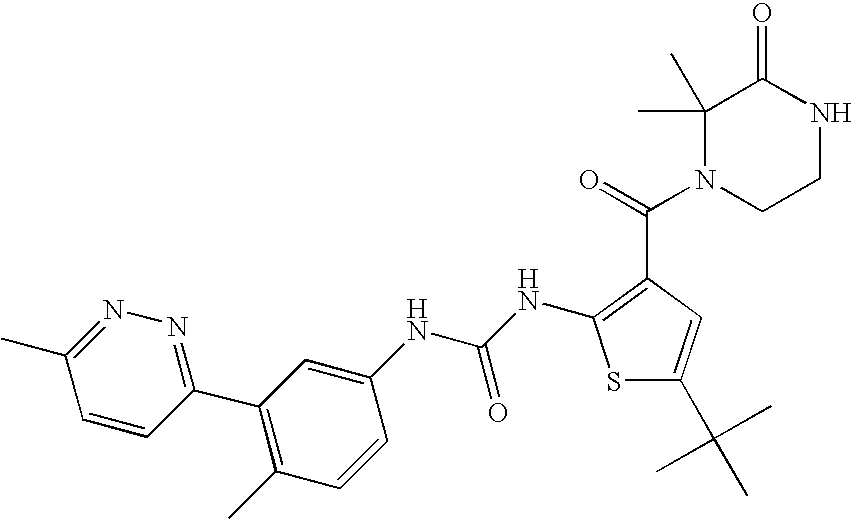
C1=CC(C2=C(C)C=CC(NC(=O)NC3=C(C(N4CCNC(=O)C4(C)C)=O)C=C(C(C)(C)C)S3)=C2)=NN=C1C
